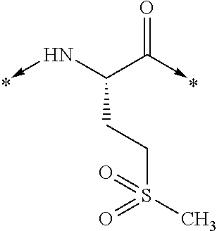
C(CCS(C)(=O)=O)(C(=O)->C)N->C
